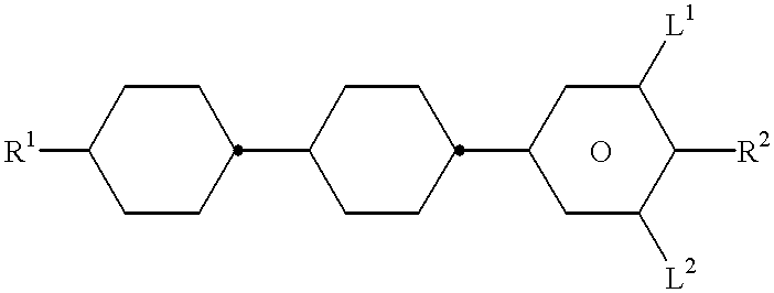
[R1]C1CCC(C2CCC(C3CC([L2])C([R2])C([L1])C3)CC2)CC1.O
